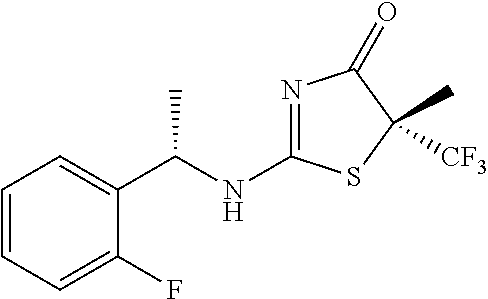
C1=CC=C(F)C(C(NC2=NC(=O)C([CF3])(C)S2)C)=C1
